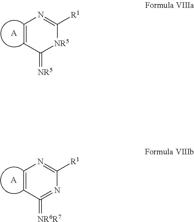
C1=CC(=[NR5])[NR5]C([R1])=N1.[A].C1=CC(=[NR6R7])=NC([R1])=N1.[A]
